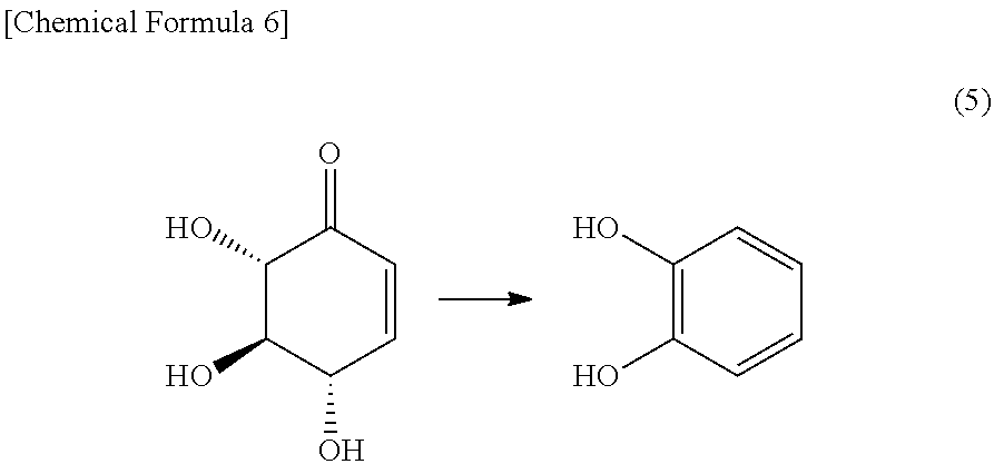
C1(O)C(O)C(O)C=CC1=O.C1(O)=C(O)C=CC=C1
